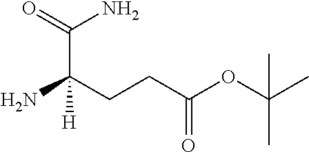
NC(CCC(OC(C)(C)C)=O)(C(=O)N)[H]
